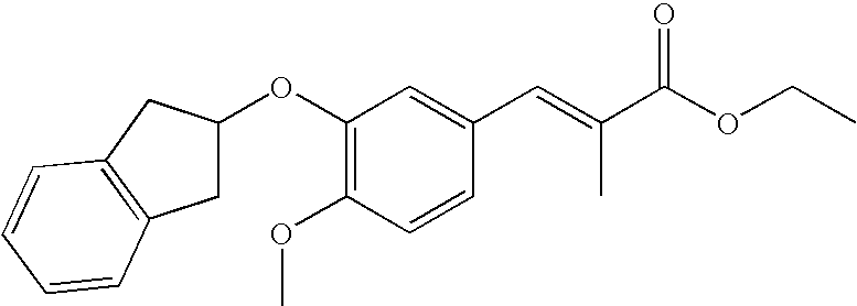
C1(OC2CC3=C(C2)C=CC=C3)=C(OC)C=CC(C=C(C)C(=O)OCC)=C1
